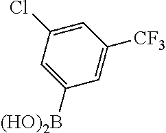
C1=C(Cl)C=C([(HO)2B])C=C1[CF3]
